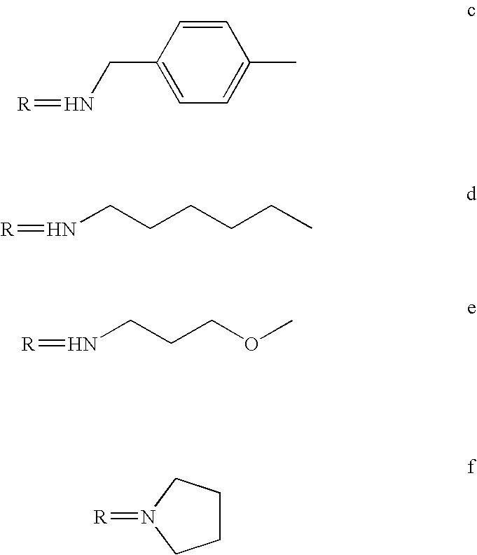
[R]=NCC1=CC=C(C)C=C1.[R]=NCCCCCC.[R]=NCCCOC.C1CCN(=[R])C1
